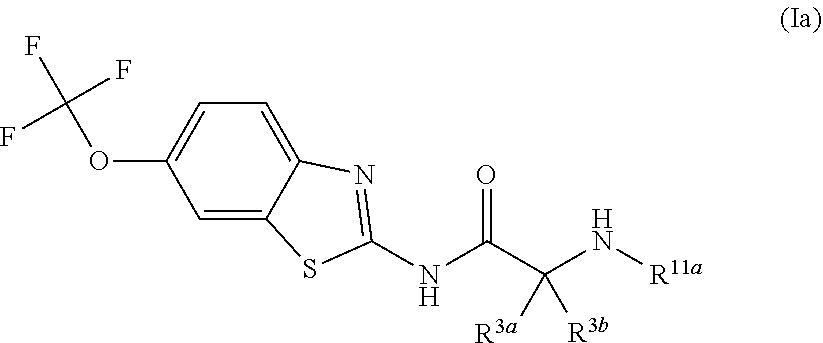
C(OC1=CC=C2C(=C1)SC(NC(C(N[R11a])([R3a])[R3b])=O)=N2)(F)(F)F
